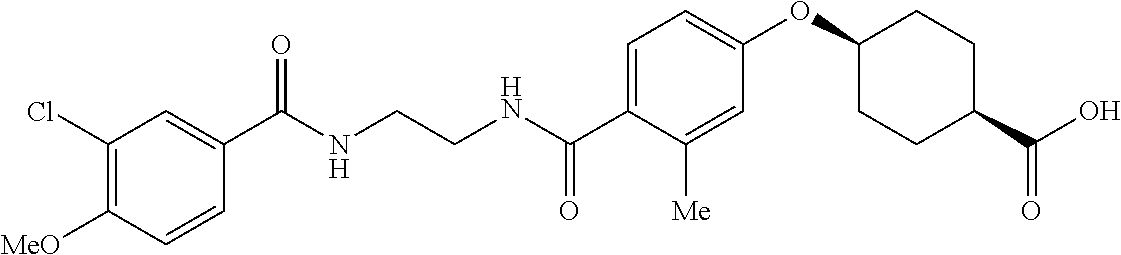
C(NCCNC(C1=CC=C(OC2CCC(C(O)=O)CC2)C=C1[Me])=O)(=O)C1=CC(Cl)=C([MeO])C=C1
